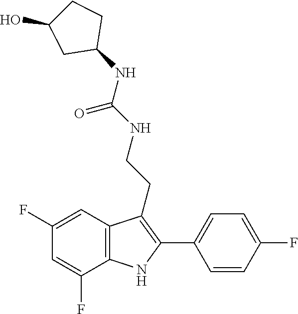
C1=C(F)C2=C(C=C1F)C(CCNC(NC1CCC(O)C1)=O)=C(C1=CC=C(F)C=C1)N2
